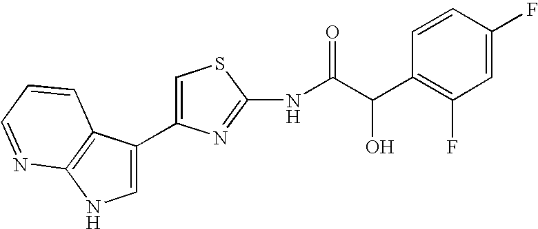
C1=C(C2=CNC3=C2C=CC=N3)N=C(NC(C(C2=C(F)C=C(F)C=C2)O)=O)S1
